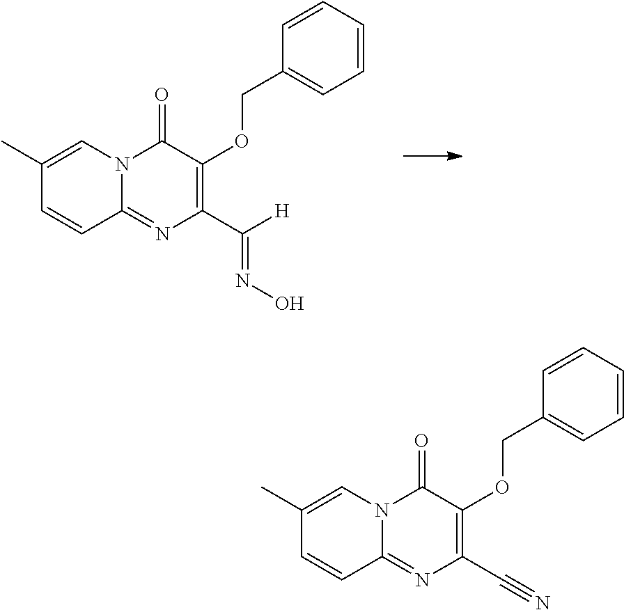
N12C(=NC(C([H])=NO)=C(OCC3=CC=CC=C3)C1=O)C=CC(C)=C2.N12C(=NC(C#N)=C(OCC3=CC=CC=C3)C1=O)C=CC(C)=C2
